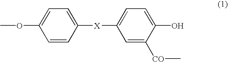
O(C1=CC=C([X]C2=CC=C(O)C([CO]C)=C2)C=C1)C
